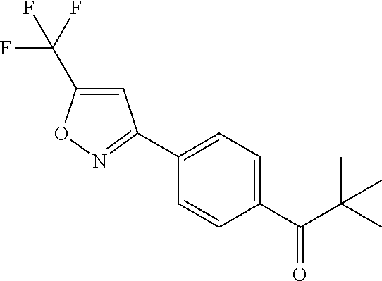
C1(C2=NOC(C(F)(F)F)=C2)=CC=C(C(=O)C(C)(C)C)C=C1
